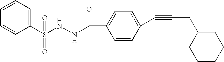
C1=CC=CC(S(NNC(C2=CC=C(C#CCC3CCCCC3)C=C2)=O)(=O)=O)=C1
